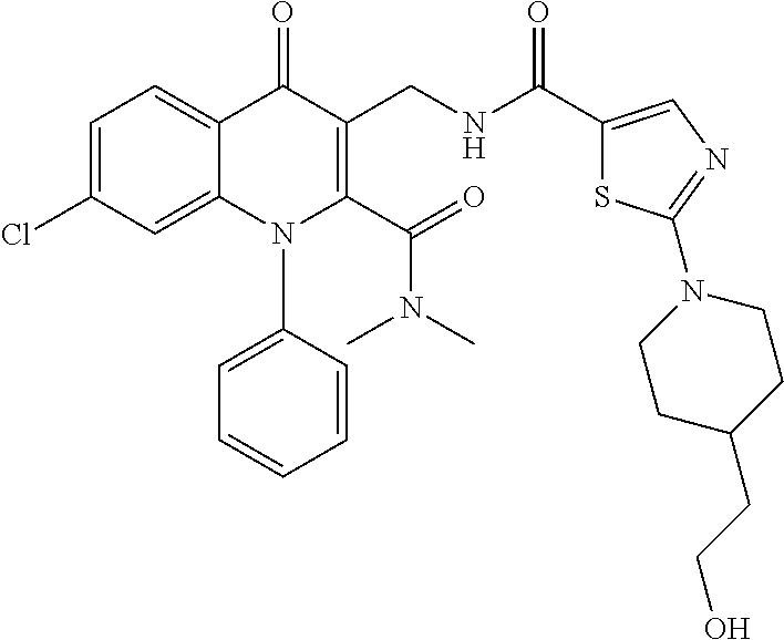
C1=C(Cl)C=C2C(=C1)C(=O)C(CNC(C1=CN=C(N3CCC(CCO)CC3)S1)=O)=C(C(=O)N(C)C)N2C1=CC=CC=C1
